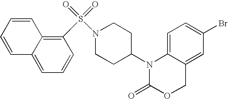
C1=C2C(=CC(Br)=C1)COC(=O)N2C1CCN(S(=O)(=O)C2=C3C(=CC=C2)C=CC=C3)CC1
